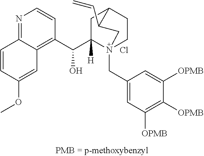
N1=C2C(=C(C(C3([H])N4(CC5=CC([OPMB])=C([OPMB])C([OPMB])=C5)CCC(C3)C(C=C)C4)O)C=C1)C=C(OC)C=C2.Cl
